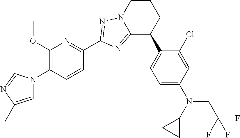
C12=NC(C3=NC(OC)=C(N4C=C(C)N=C4)C=C3)=NN1CCCC2C1=CC=C(N(C2CC2)CC(F)(F)F)C=C1Cl
